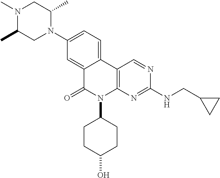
N1(C2=CC=C3C(=C2)C(=O)N(C2CCC(O)CC2)C2=C3C=NC(NCC3CC3)=N2)C(C)CN(C)C(C)C1
